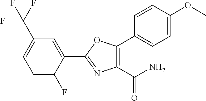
C1(C2=NC(C(N)=O)=C(C3=CC=C(OC)C=C3)O2)=CC(C(F)(F)F)=CC=C1F
